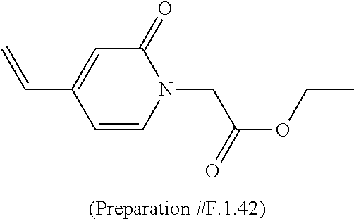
C1=C(C=C)C=CN(CC(OCC)=O)C1=O
